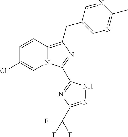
N12C(=C(CC3=CN=C(C)N=C3)N=C1C1=NC(C(F)(F)F)=NN1)C=CC(Cl)=C2
